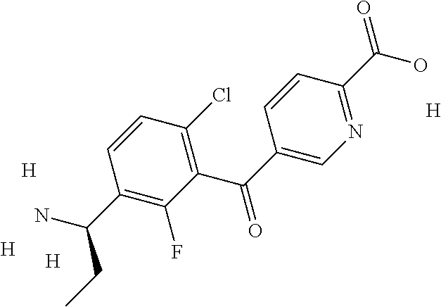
C1(C(C2=CN=C(C(O)=O)C=C2)=O)=C(Cl)C=CC(C(N)CC)=C1F.[H].[H].[H].[H]
